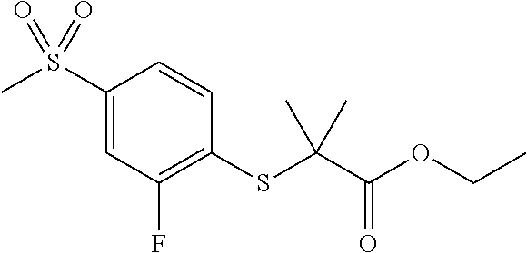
C1(S(C)(=O)=O)=CC(F)=C(SC(C(OCC)=O)(C)C)C=C1
